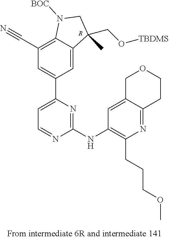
C1(C#N)=C2C(=CC(C3=CC=NC(NC4=C(CCCOC)N=C5C(=C4)COCC5)=N3)=C1)C(CO[TBDMS])(C)CN2[BOC].[R]
